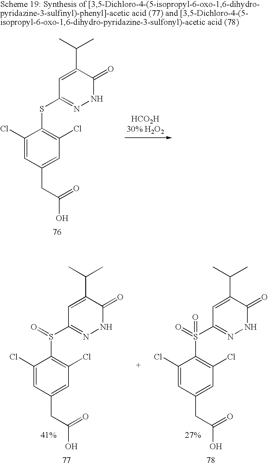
C1(Cl)=CC(CC(O)=O)=CC(Cl)=C1S(C1=NNC(=O)C(C(C)C)=C1)=O.C1(Cl)=CC(CC(O)=O)=CC(Cl)=C1S(C1=NNC(=O)C(C(C)C)=C1)(=O)=O.C1(Cl)=CC(CC(O)=O)=CC(Cl)=C1SC1=NNC(=O)C(C(C)C)=C1
